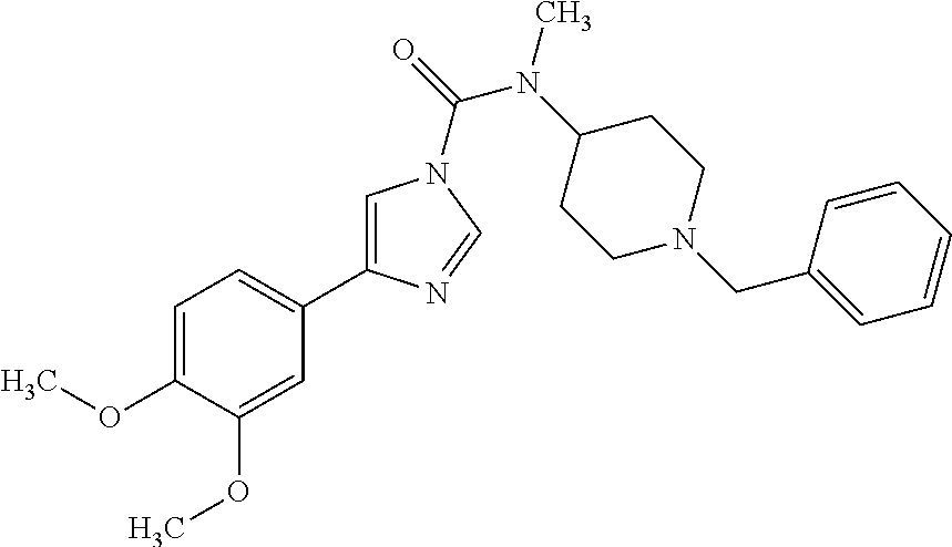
C1=C(OC)C(OC)=CC(C2=CN(C(=O)N(C3CCN(CC4=CC=CC=C4)CC3)C)C=N2)=C1
